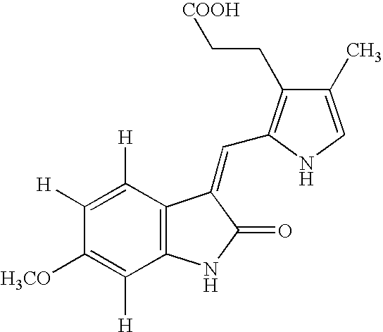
C1([H])=C([H])C2=C(C([H])=C1[H3CO])NC(=O)C2=CC1=C(CC[COOH])C(C)=CN1
